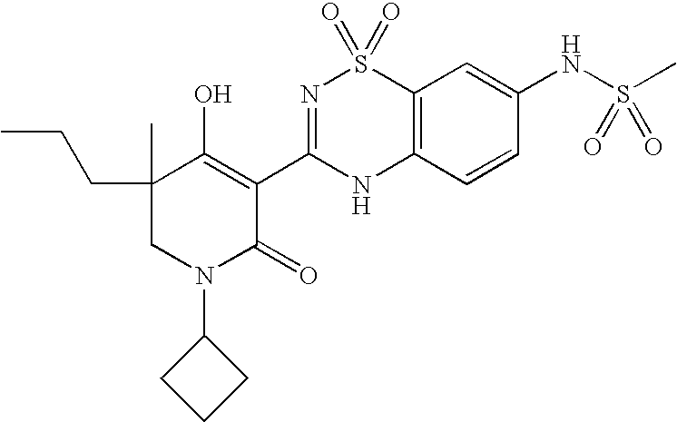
C12=C(C=CC(NS(C)(=O)=O)=C1)NC(C1=C(O)C(C)(CCC)CN(C3CCC3)C1=O)=NS2(=O)=O
